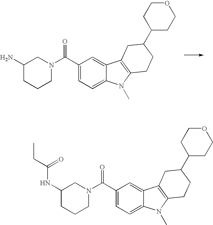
C1(C(N2CC(NC(CC)=O)CCC2)=O)=CC=C2C(=C1)C1=C(N2C)CCC(C2CCOCC2)C1.C1(C(N2CC(N)CCC2)=O)=CC=C2C(=C1)C1=C(N2C)CCC(C2CCOCC2)C1
